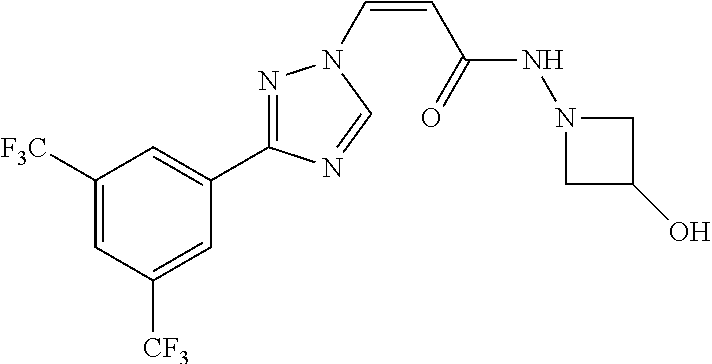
C1([F3C])=CC([CF3])=CC(C2=NN(C=CC(NN3CC(O)C3)=O)C=N2)=C1
